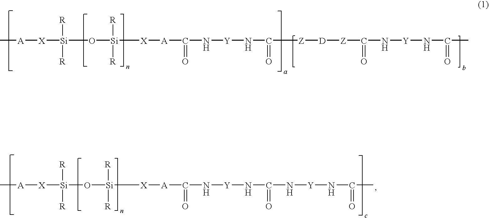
O([Si]([R])([R])[X][A]C(N[Y]NC(=O)N[Y]NC(=O)C)=O)[Si]([R])([R])[X][A]C.O([Si]([R])([R])[X][A]C(N[Y]NC(=O)[Z][D][Z]C(N[Y]NC(C)=O)=O)=O)[Si]([R])([R])[X][A]C
